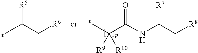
CC(C(NC(C[R8])[R7])=O)([R9])[R10].CC(C[R6])[R5]
